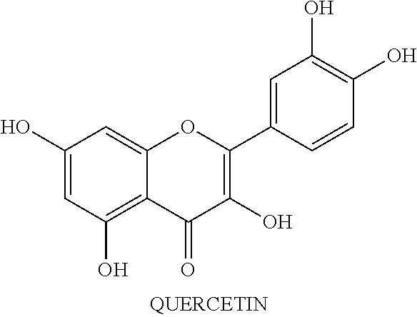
C1(O)=CC(O)=C2C(=C1)OC(C1=CC(O)=C(O)C=C1)=C(O)C2=O
